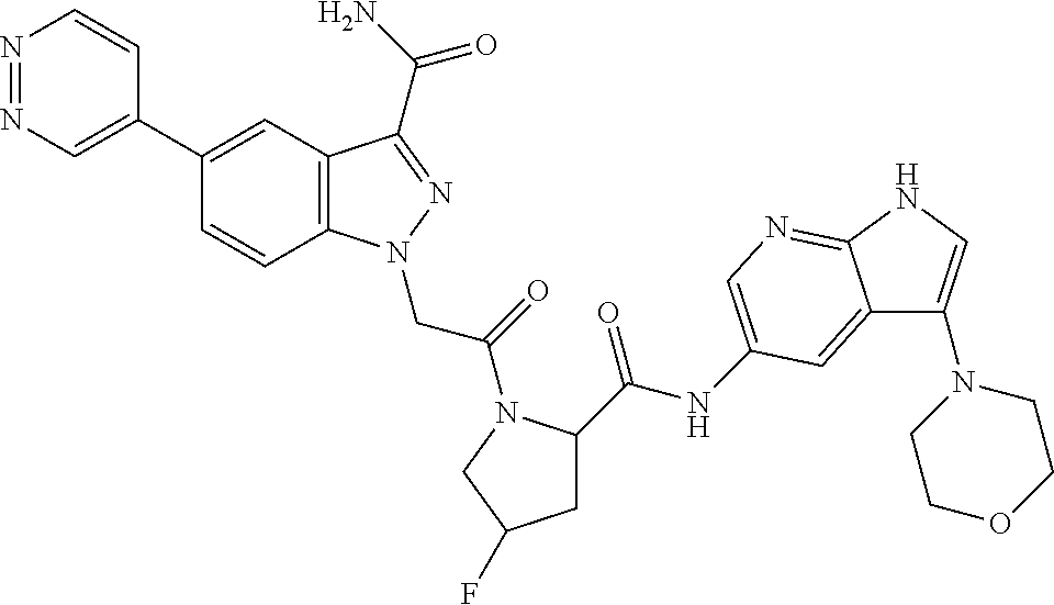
C1(C2=CN=NC=C2)=CC2=C(C=C1)N(CC(=O)N1C(C(=O)NC3=CN=C4C(=C3)C(N3CCOCC3)=CN4)CC(F)C1)N=C2C(N)=O
